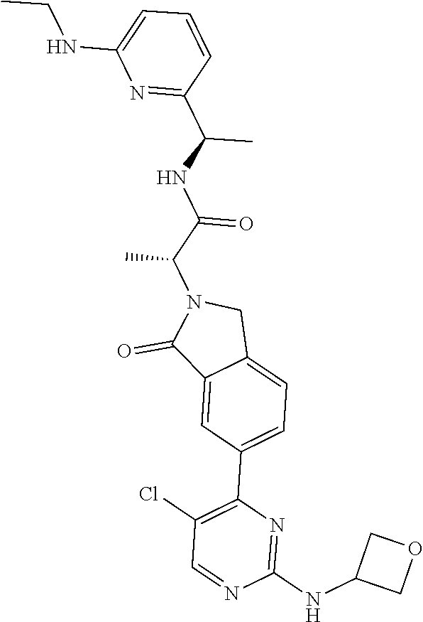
C1(NC2COC2)=NC(C2=CC=C3C(=C2)C(=O)N(C(C(NC(C2=NC(NCC)=CC=C2)C)=O)C)C3)=C(Cl)C=N1
